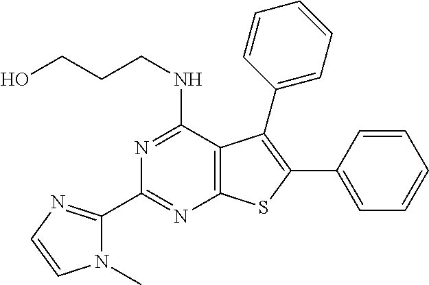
N1=C(NCCCO)C2=C(N=C1C1=NC=CN1C)SC(C1=CC=CC=C1)=C2C1=CC=CC=C1
